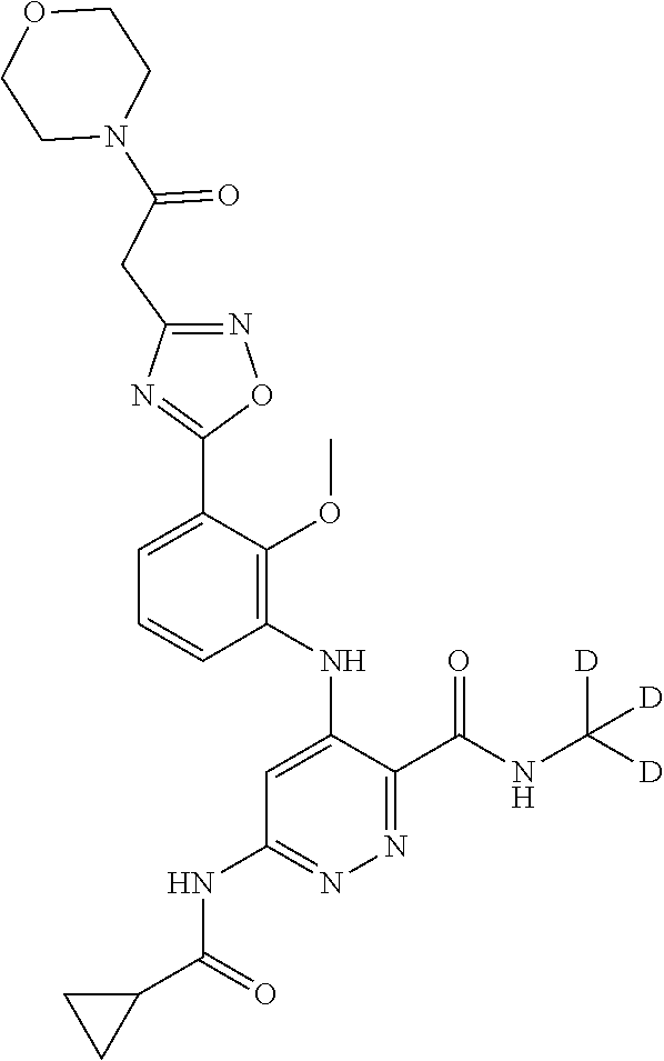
C1=C(C2=NC(CC(N3CCOCC3)=O)=NO2)C(OC)=C(NC2=CC(NC(C3CC3)=O)=NN=C2C(NC([D])([D])[D])=O)C=C1
